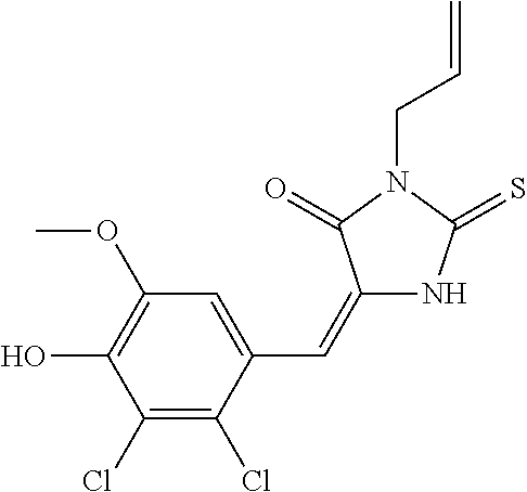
C1(Cl)=C(Cl)C(C=C2NC(=S)N(CC=C)C2=O)=CC(OC)=C1O
